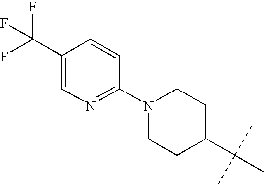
C1(C(F)(F)F)=CN=C(N2CCC(C(C)(C)C)CC2)C=C1
